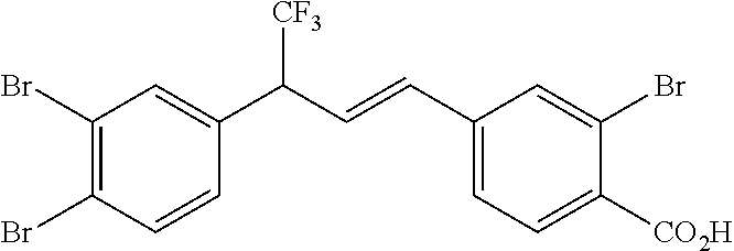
C1(C=CC(C2=CC(Br)=C(Br)C=C2)[CF3])=CC=C([CO2H])C(Br)=C1
